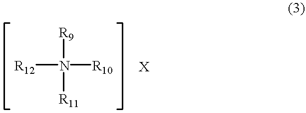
[R12]N([R10])([R9])[R11]
